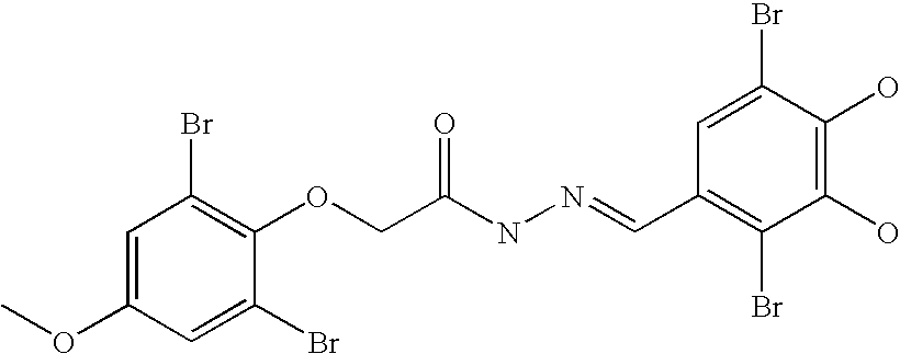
C1=C(OC)C=C(Br)C(OCC(NN=CC2=C(Br)C(O)=C(O)C(Br)=C2)=O)=C1Br
